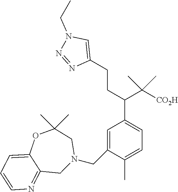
C1=C(CN2CC(C)(C)OC3=CC=CN=C3C2)C(C)=CC=C1C(C([CO2H])(C)C)CCC1=CN(CC)N=N1
